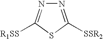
C1([SSR2])=NN=C([R1SS])S1
